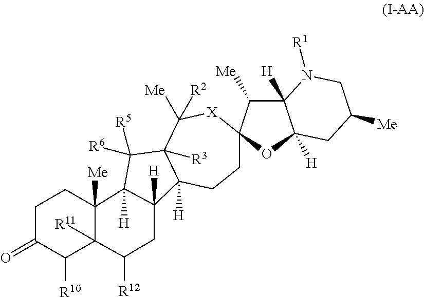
C1CC2([H])C([R3])(C([Me])([R2])[X]C13C([Me])C1([H])C([H])(O3)CC([Me])CN1[R1])C([R5])([R6])C1([H])C2([H])CC([R12])C2([R11])C1([Me])CCC(=O)C2[R10]
